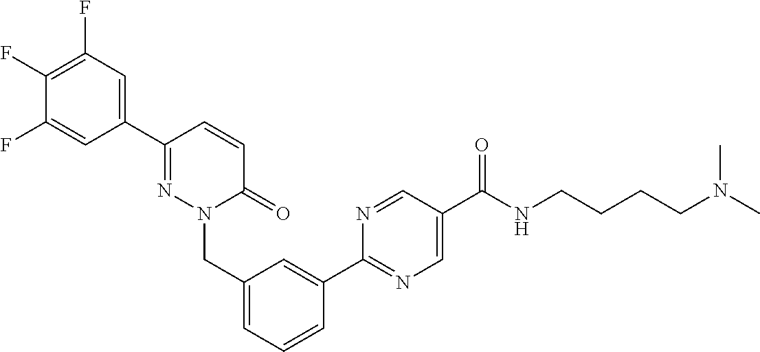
C1=C(C2=NC=C(C(NCCCCN(C)C)=O)C=N2)C=CC=C1CN1N=C(C2=CC(F)=C(F)C(F)=C2)C=CC1=O
